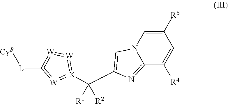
C(C1=CN2C(=N1)C([R4])=CC([R6])=C2)([R1])([R2])[X]1=[W]=[W]=C([L][CyB])=[W]=1
